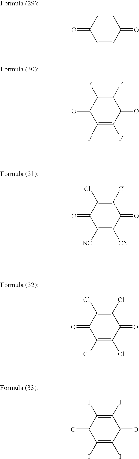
C1=CC(=O)C=CC1=O.C1(F)=C(F)C(=O)C(F)=C(F)C1=O.C1(Cl)=C(Cl)C(=O)C([NC])=C([CN])C1=O.C1(Cl)=C(Cl)C(=O)C(Cl)=C(Cl)C1=O.C1(I)=C(I)C(=O)C(I)=C(I)C1=O
